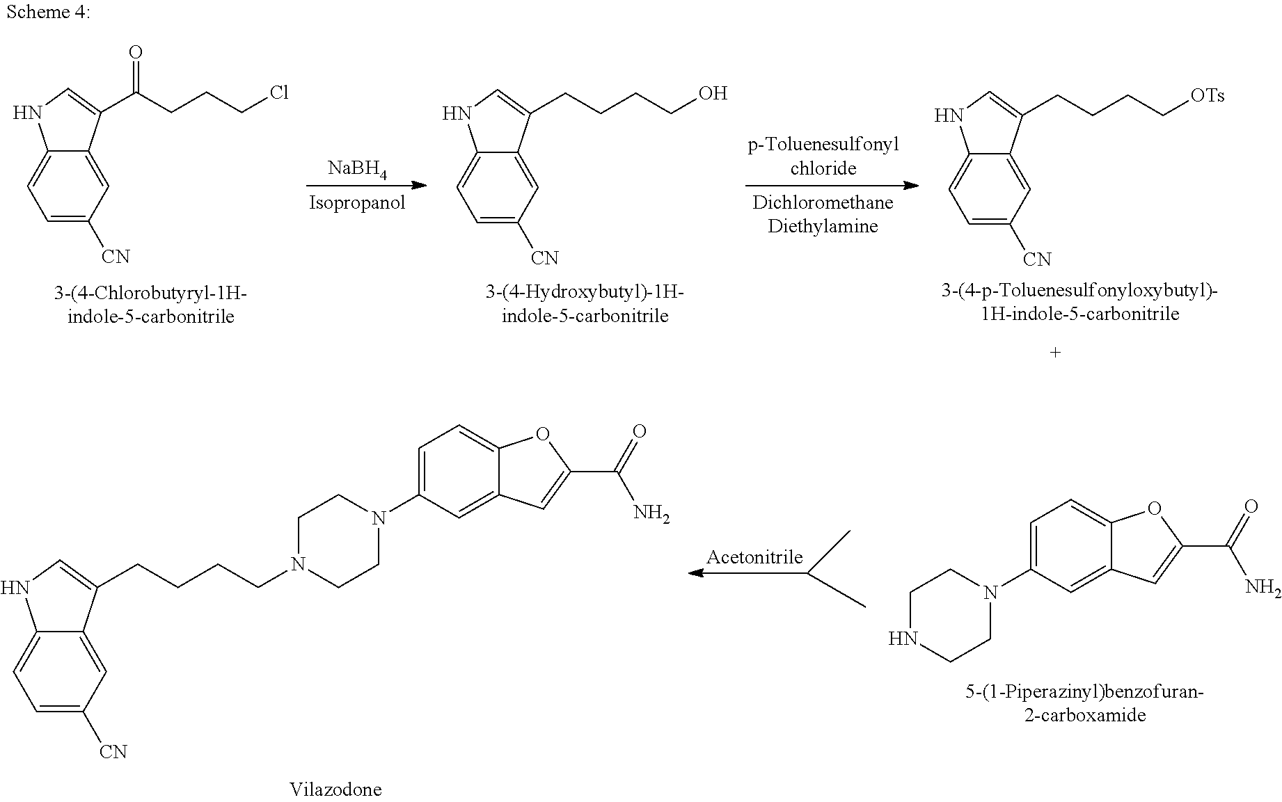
[NaBH4].C1=C([CN])C=C2C(=C1)NC=C2C(CCCCl)=O.C1=C([CN])C=C2C(=C1)NC=C2CCCCO.C1=C([CN])C=C2C(=C1)NC=C2CCCC[OTs].C1=C(N2CCNCC2)C=C2C(=C1)OC(C(=O)N)=C2.C1=C(N2CCN(CCCCC3=CNC4=CC=C([CN])C=C43)CC2)C=C2C(=C1)OC(C(=O)N)=C2
